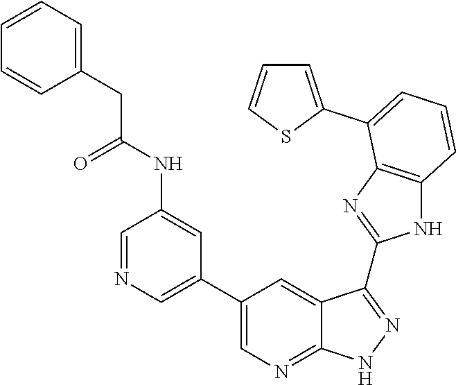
C1=NC=C(C2=CN=C3C(=C2)C(C2=NC4=C(N2)C=CC=C4C2=CC=CS2)=NN3)C=C1NC(CC1=CC=CC=C1)=O
